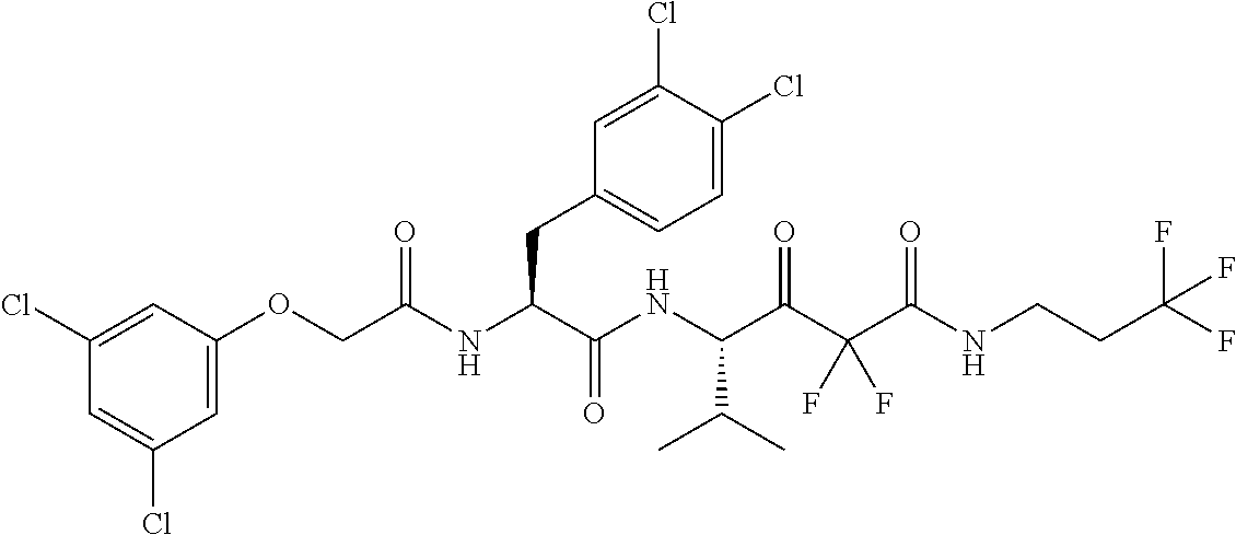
C1=C(Cl)C=C(Cl)C=C1OCC(NC(C(NC(C(C(C(NCCC(F)(F)F)=O)(F)F)=O)C(C)C)=O)CC1=CC=C(Cl)C(Cl)=C1)=O
